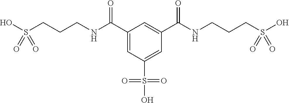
C1(C(NCCCS(O)(=O)=O)=O)=CC(S(O)(=O)=O)=CC(C(NCCCS(O)(=O)=O)=O)=C1
